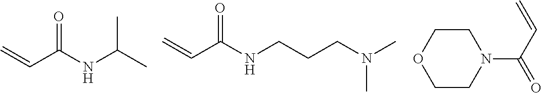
O=C(NC(C)C)C=C.O=C(NCCCN(C)C)C=C.C1COCCN1C(C=C)=O
